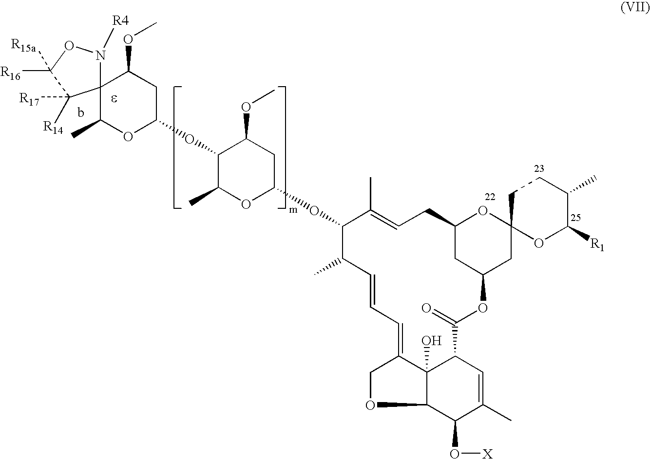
C12(C(C)OC(OC3C(C)OC(OC4C(C)C=CC=C5C6(O)C(OC5)C(O[X])C(C)=CC6C(=O)OC5CC(CC=C4C)OC4(C5)OC([R1])C(C)CC4)CC3OC)CC1OC)N([R4])OC([R16])([R15a])C2([R14])[R17]
